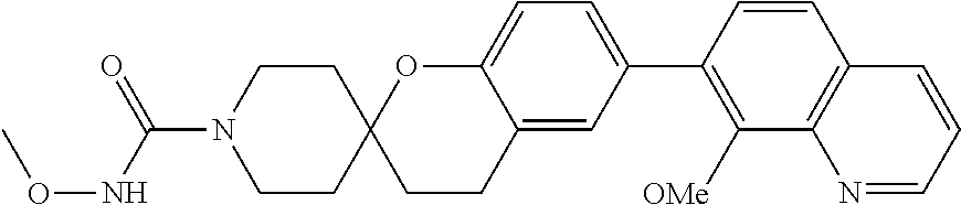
C1=CC(C2=CC=C3C(=C2)CCC2(O3)CCN(C(NOC)=O)CC2)=C([OMe])C2=C1C=CC=N2
